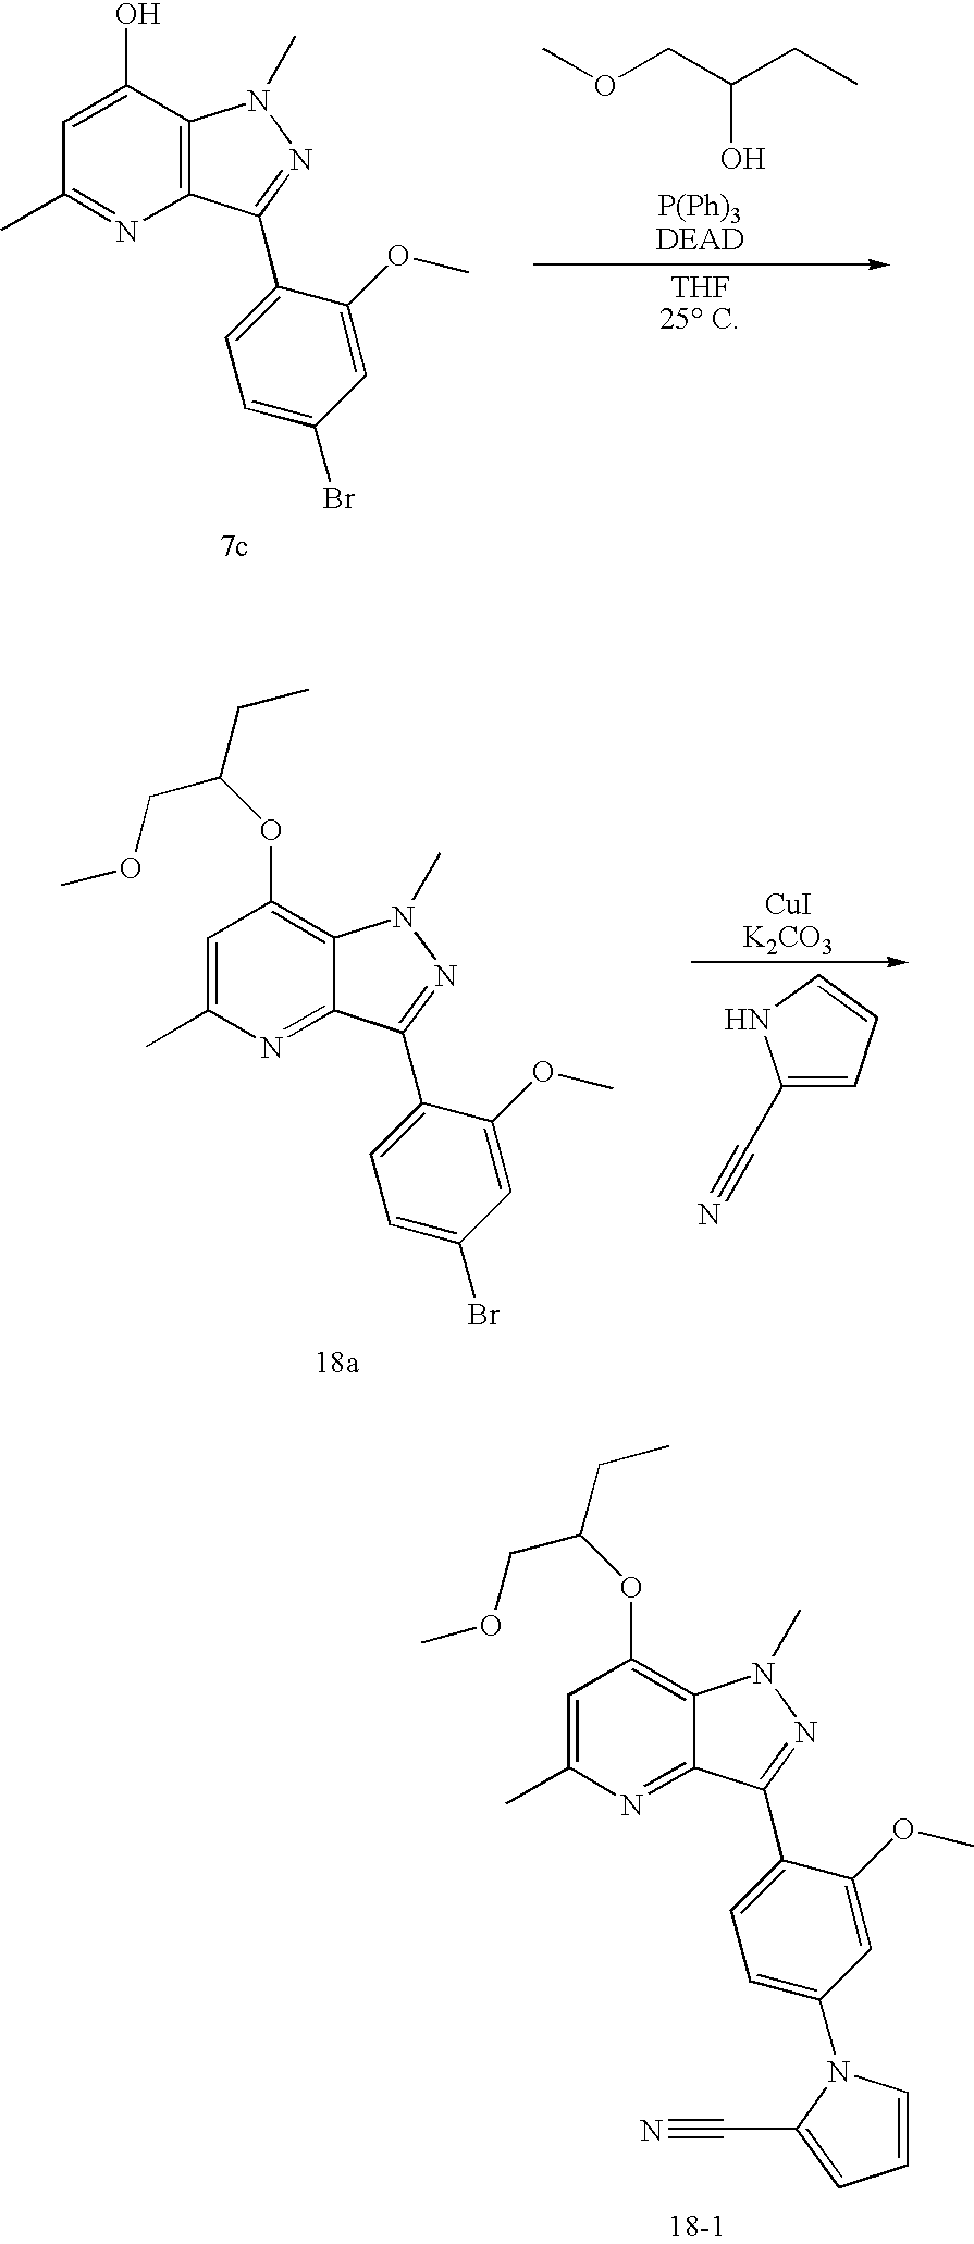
O(CC(CC)O)C.C12=C(C(O)=CC(C)=N1)N(C)N=C2C1=CC=C(Br)C=C1OC.C1(C#N)=CC=CN1.C12=NC(C)=CC(OC(CC)COC)=C1N(C)N=C2C1=CC=C(Br)C=C1OC.C12=NC(C)=CC(OC(CC)COC)=C1N(C)N=C2C1=CC=C(N2C=CC=C2C#N)C=C1OC
